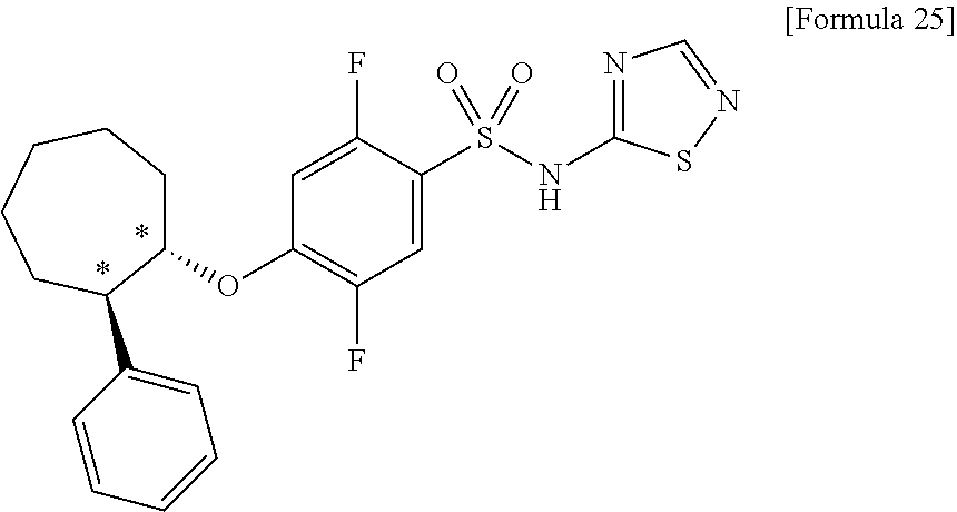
C1(S(NC2=NC=NS2)(=O)=O)=CC(F)=C(OC2CCCCCC2C2=CC=CC=C2)C=C1F
